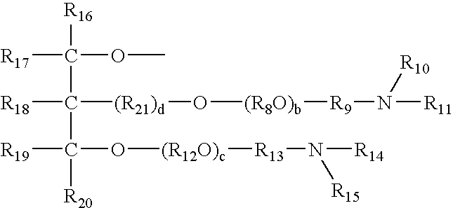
[R16]C(C(C([R20])([R19])O[(R12O)c][R13]N([R14])[R15])([R18])[(R21)d]O[(R8O)b][R9]N([R10])[R11])([R17])OC
